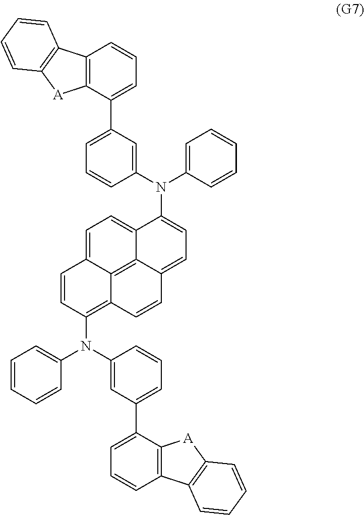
C12=C3C4=CC=C1C=CC(N(C1=CC=CC=C1)C1=CC(C5=CC=CC6=C5[A]C5=C6C=CC=C5)=CC=C1)=C2C=CC3=CC=C4N(C1=CC=CC=C1)C1=CC(C2=CC=CC3=C2[A]C2=C3C=CC=C2)=CC=C1
